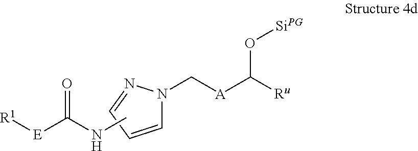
C1=CC=NN1C[A]C([Ru])O[SiPG].CNC([E][R1])=O
